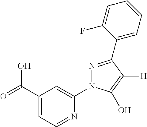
OC(C1=CC=NC(N2N=C(C3=CC=CC=C3F)C([H])=C2O)=C1)=O
